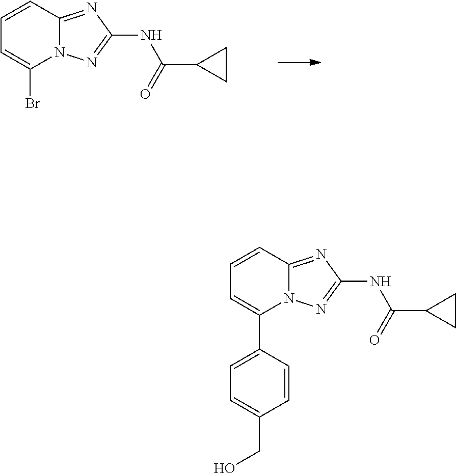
C1=CC2=NC(NC(C3CC3)=O)=NN2C(Br)=C1.C1=CC2=NC(NC(C3CC3)=O)=NN2C(C2=CC=C(CO)C=C2)=C1
